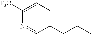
C1=C([F3C])N=CC(CCC)=C1
